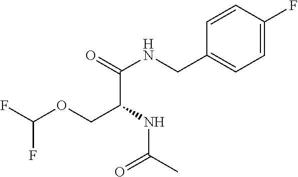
C(C(NC(C)=O)COC(F)F)(=O)NCC1=CC=C(F)C=C1
